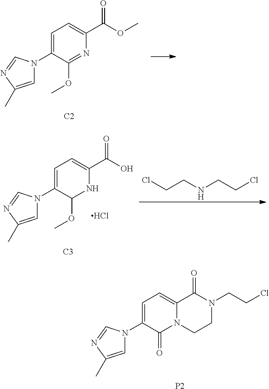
C1=C(N2C=C(C)N=C2)C(OC)=NC(C(OC)=O)=C1.[C2].C1=C(N2C=C(C)N=C2)C(OC)NC(C(O)=O)=C1.[C3].Cl.C(CNCCCl)Cl.C1=C(N2C=C(C)N=C2)C(=O)N2C(=C1)C(=O)N(CCCl)CC2.[P2]
